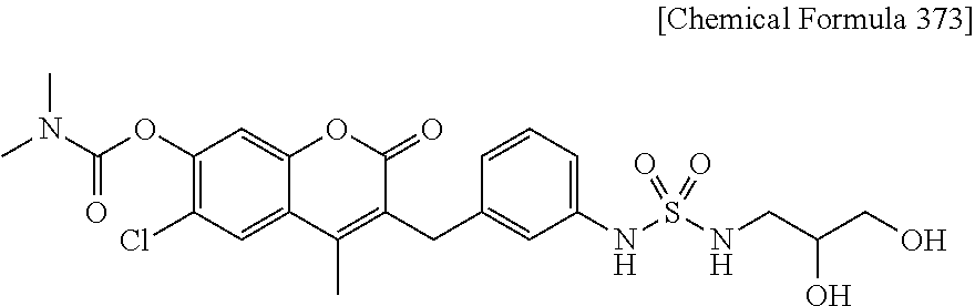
C1(OC(=O)N(C)C)=C(Cl)C=C2C(=C1)OC(=O)C(CC1=CC(NS(NCC(CO)O)(=O)=O)=CC=C1)=C2C
